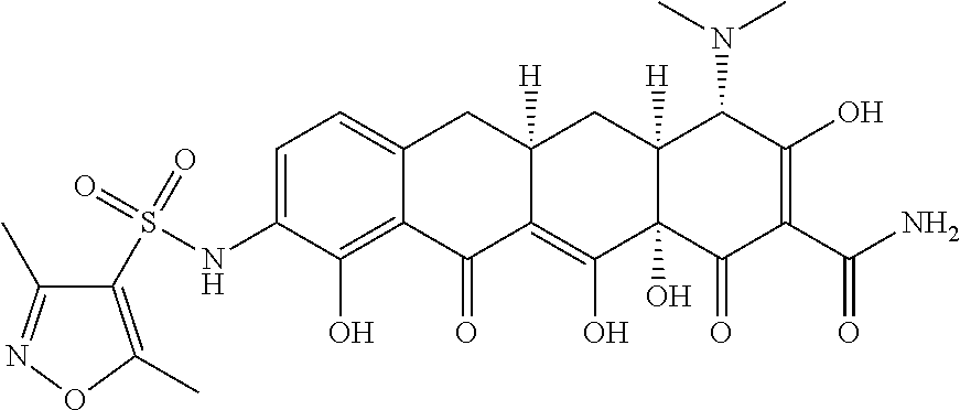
C1=C2C(=C(O)C(NS(=O)(=O)C3=C(C)ON=C3C)=C1)C(=O)C1=C(O)C3(O)C([H])(CC1([H])C2)C(N(C)C)C(O)=C(C(N)=O)C3=O
